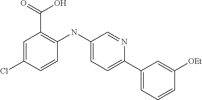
C1=C(Cl)C=CC(NC2=CC=C(C3=CC=CC([OEt])=C3)N=C2)=C1C(=O)O
